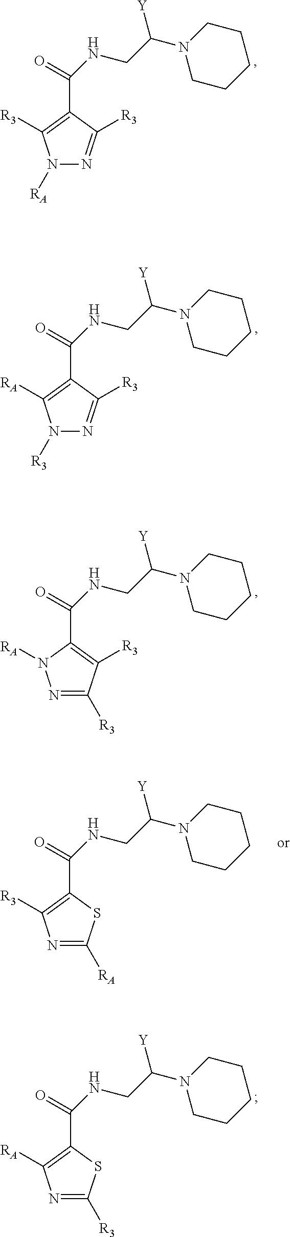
N1([RA])N=C([R3])C(C(=O)NCC(N2CCCCC2)[Y])=C1[R3].N1([R3])N=C([R3])C(C(=O)NCC(N2CCCCC2)[Y])=C1[RA].N1=C([R3])C([R3])=C(C(=O)NCC(N2CCCCC2)[Y])N1[RA].N1=C([RA])SC(C(=O)NCC(N2CCCCC2)[Y])=C1[R3].N1=C([R3])SC(C(=O)NCC(N2CCCCC2)[Y])=C1[RA]
